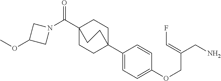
C1(C23CCC(C(N4CC(OC)C4)=O)(CC2)CC3)=CC=C(OCC(CN)=CF)C=C1
